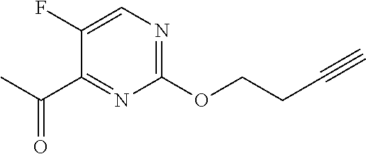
C1(F)=CN=C(OCCC#C)N=C1C(C)=O
